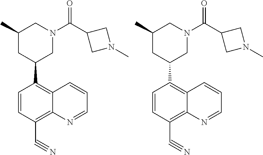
C1(C)CC(C2=C3C(=C(C#N)C=C2)N=CC=C3)CN(C(C2CN(C)C2)=O)C1.C1(C)CC(C2=C3C(=C(C#N)C=C2)N=CC=C3)CN(C(C2CN(C)C2)=O)C1
